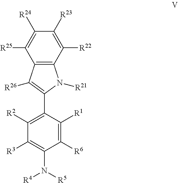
C1([R3])=C(N([R5])[R4])C([R6])=C([R1])C(C2=C([R26])C3=C(N2[R21])C([R22])=C([R23])C([R24])=C3[R25])=C1[R2]
